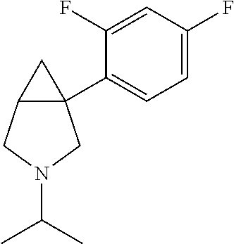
C1=C(F)C=C(F)C(C23C(CN(C(C)C)C2)C3)=C1
